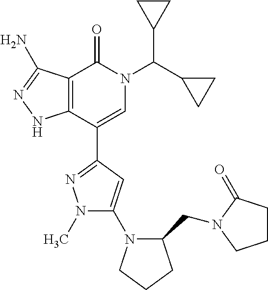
C12=C(C(C3=NN(C)C(N4CCCC4CN4C(=O)CCC4)=C3)=CN(C(C3CC3)C3CC3)C1=O)NN=C2N
